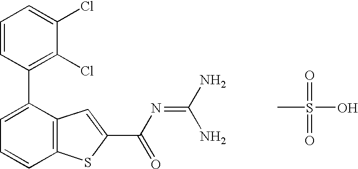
C1(C2=CC=CC3=C2C=C(C(N=C(N)N)=O)S3)=C(Cl)C(Cl)=CC=C1.CS(=O)(=O)O
